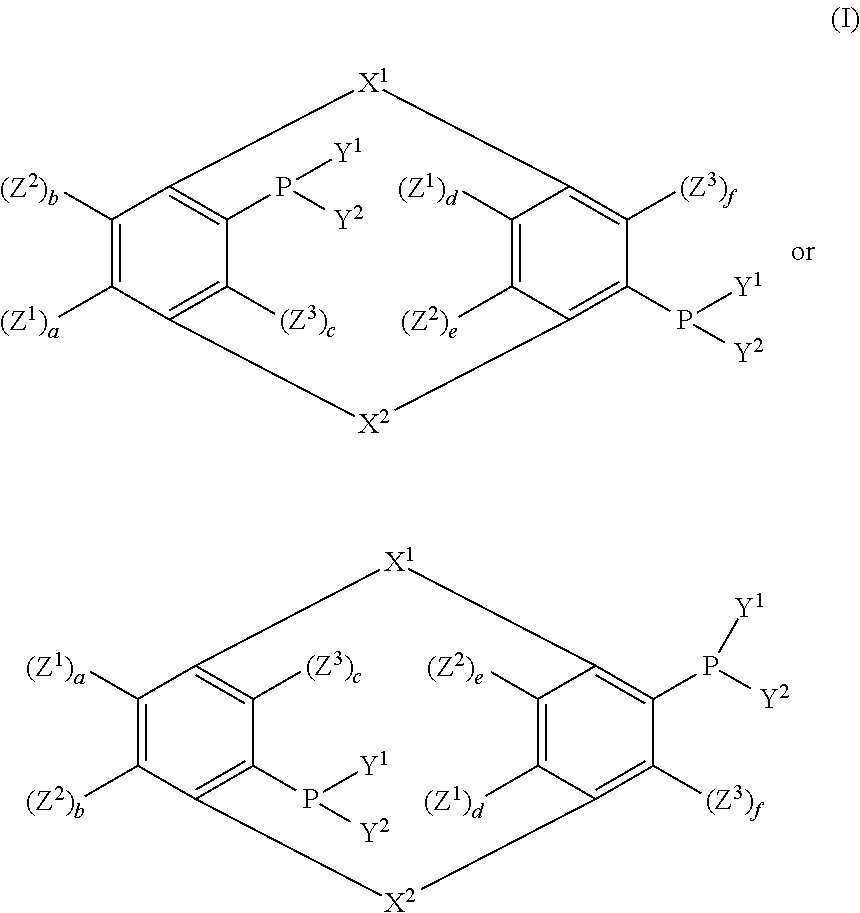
C1([(Z2)b])=C([(Z1)a])C2=C([(Z3)c])C(P([Y2])[Y1])=C1[X1]C1=C([(Z3)f])C(P([Y1])[Y2])=C(C([(Z2)e])=C1[(Z1)d])[X2]2.C1([(Z2)b])=C([(Z1)a])C2=C([(Z3)c])C(P([Y1])[Y2])=C1[X2]C1=C([(Z3)f])C(P([Y2])[Y1])=C(C([(Z2)e])=C1[(Z1)d])[X1]2
